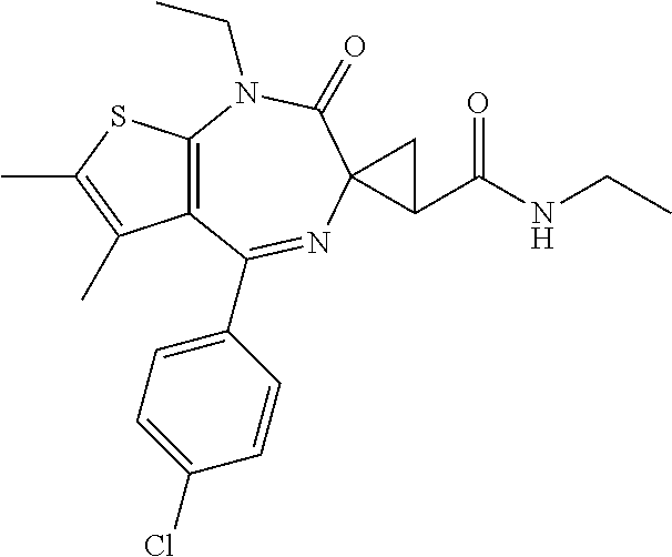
C12=C(N(CC)C(=O)C3(N=C1C1=CC=C(Cl)C=C1)C(C(NCC)=O)C3)SC(C)=C2C
